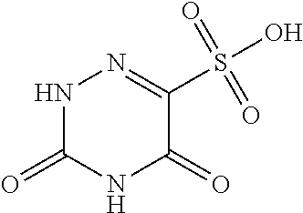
N1C(=O)NC(=O)C(S(O)(=O)=O)=N1
